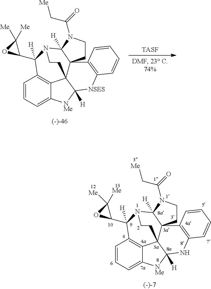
C1=CC=C2C3=C1C(C1OC1([Me])[Me])([H])N1C4([H])C5(C3(C([H])([NMe]2)NC2=C5C=CC=C2)CC1)CCN4C(=O)C[Me].[TASF].C1=CC=C2C3=C1C(C1OC1([Me])[Me])([H])N1C4([H])C5(C3(C([H])([NSES]C3=C5C=CC=C3)[NMe]2)CC1)CCN4C(=O)C[Me]
